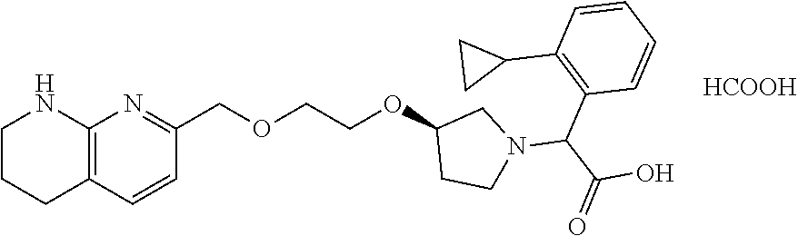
C12=C(C=CC(COCCOC3CCN(C(C(O)=O)C4=C(C5CC5)C=CC=C4)C3)=N1)CCCN2.[HCOOH]
